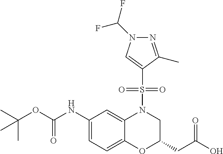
C1(NC(OC(C)(C)C)=O)=CC=C2C(=C1)N(S(=O)(=O)C1=CN(C(F)F)N=C1C)CC(CC(=O)O)O2
